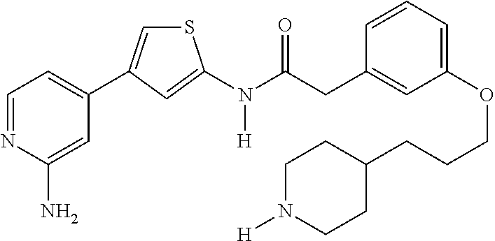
C1=NC(N)=CC(C2=CSC(N(C(CC3=CC(OCCCC4CCN([H])CC4)=CC=C3)=O)[H])=C2)=C1
